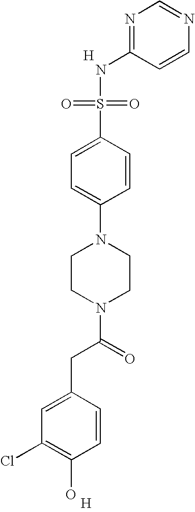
[H].C1=CN=CN=C1NS(=O)(=O)C1=CC=C(N2CCN(C(CC3=CC(Cl)=C(O)C=C3)=O)CC2)C=C1.[H]
